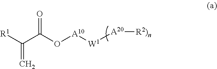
O=C(O[A10][W1][A20][R2)n])C([R1])=C
